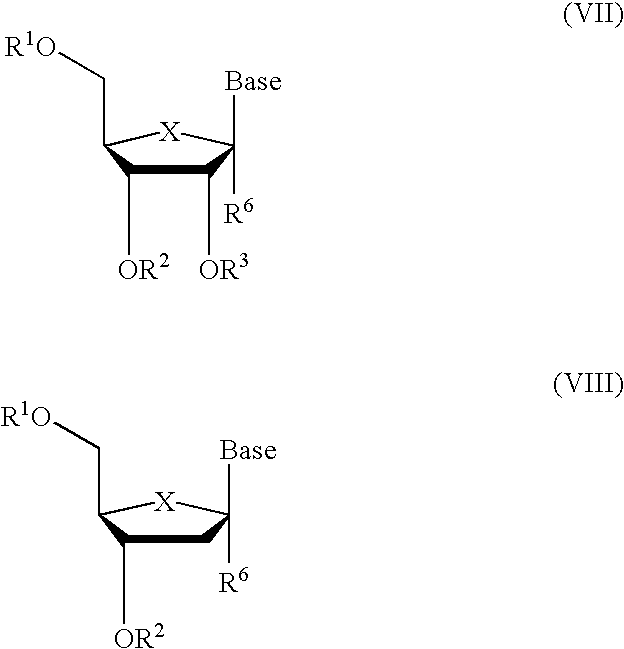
[Base]C1([R6])C([OR3])C([OR2])C(C[R1O])[X]1.[Base]C1([R6])CC([OR2])C(C[R1O])[X]1
